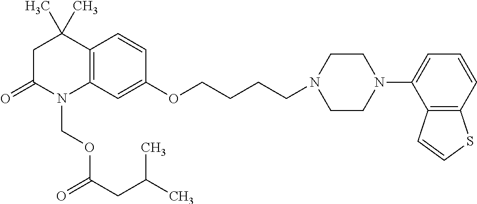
C1C(=O)N(COC(CC(C)C)=O)C2=C(C1(C)C)C=CC(OCCCCN1CCN(C3=CC=CC4=C3C=CS4)CC1)=C2
